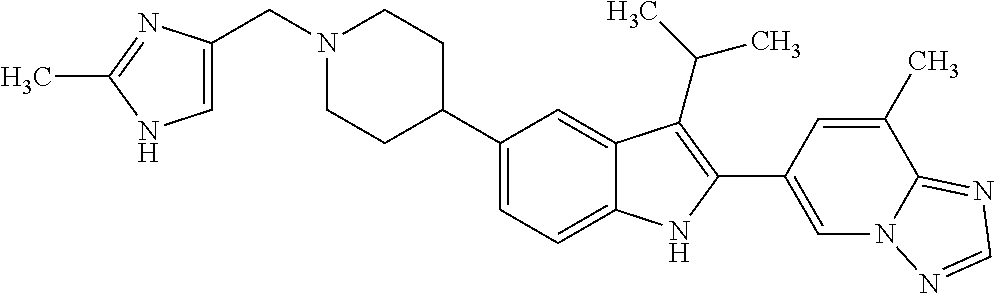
C(N1CCC(C2=CC=C3C(=C2)C(C(C)C)=C(C2=CN4C(=NC=N4)C(C)=C2)N3)CC1)C1=CNC(C)=N1
